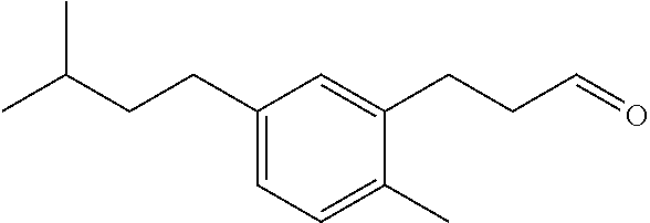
C1(CCC(C)C)=CC=C(C)C(CCC=O)=C1
